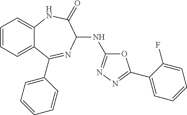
C1=CC=C2C(=C1)NC(=O)C(NC1=NN=C(C3=CC=CC=C3F)O1)N=C2C1=CC=CC=C1
